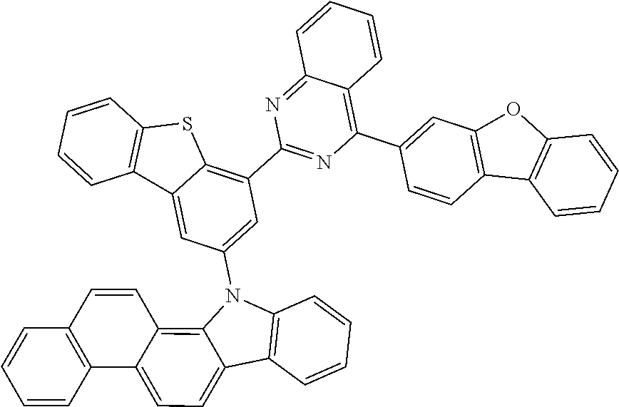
C12=NC(C3=C4C(=CC(N5C6=C7C(=CC=C6C6=C5C=CC=C6)C5=C(C=C7)C=CC=C5)=C3)C3=C(S4)C=CC=C3)=NC(C3=CC4=C(C=C3)C3=C(O4)C=CC=C3)=C1C=CC=C2
